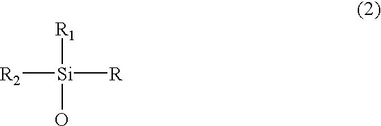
[R2][Si]([R1])(O)[R]
